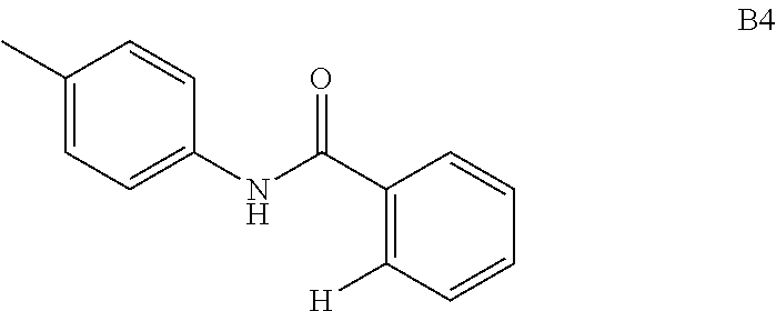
C1(C)=CC=C(NC(C2=C([H])C=CC=C2)=O)C=C1
